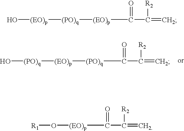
[(EO)p]([(PO)q]C(C([R2])=C)=O)[(PO)q]O.[(PO)q]([(EO)p]C(C([R2])=C)=O)[(EO)p]O.O([(EO)p]C(C([R2])=C)=O)[R1]
